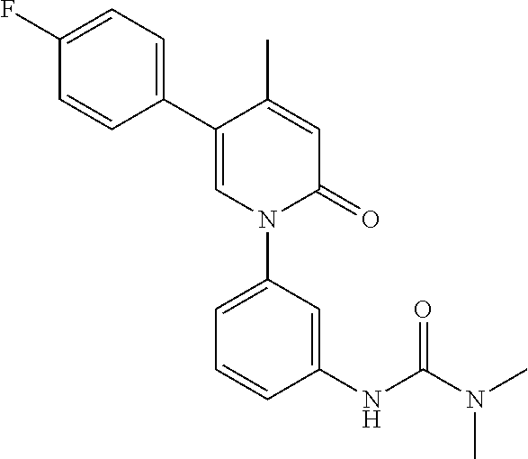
C1=C(C)C(C2=CC=C(F)C=C2)=CN(C2=CC=CC(NC(N(C)C)=O)=C2)C1=O
